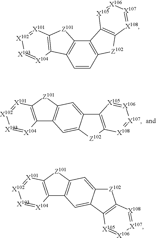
[Z102]1C2=C(C3=CC4=C(C=C13)C1=C([Z101]4)[X101]=[X102][X103]=[X104]1)[X105]=[X106][X107]=[X108]2.C1=CC2=C(C3=C1C1=C([Z101]3)[X101]=[X102][X103]=[X104]1)C1=C([Z102]2)[X108]=[X107][X106]=[X105]1.C12=C([Z102]C3=CC4=C(C=C13)C1=C([Z101]4)[X101]=[X102][X103]=[X104]1)[X108]=[X107][X106]=[X105]2
